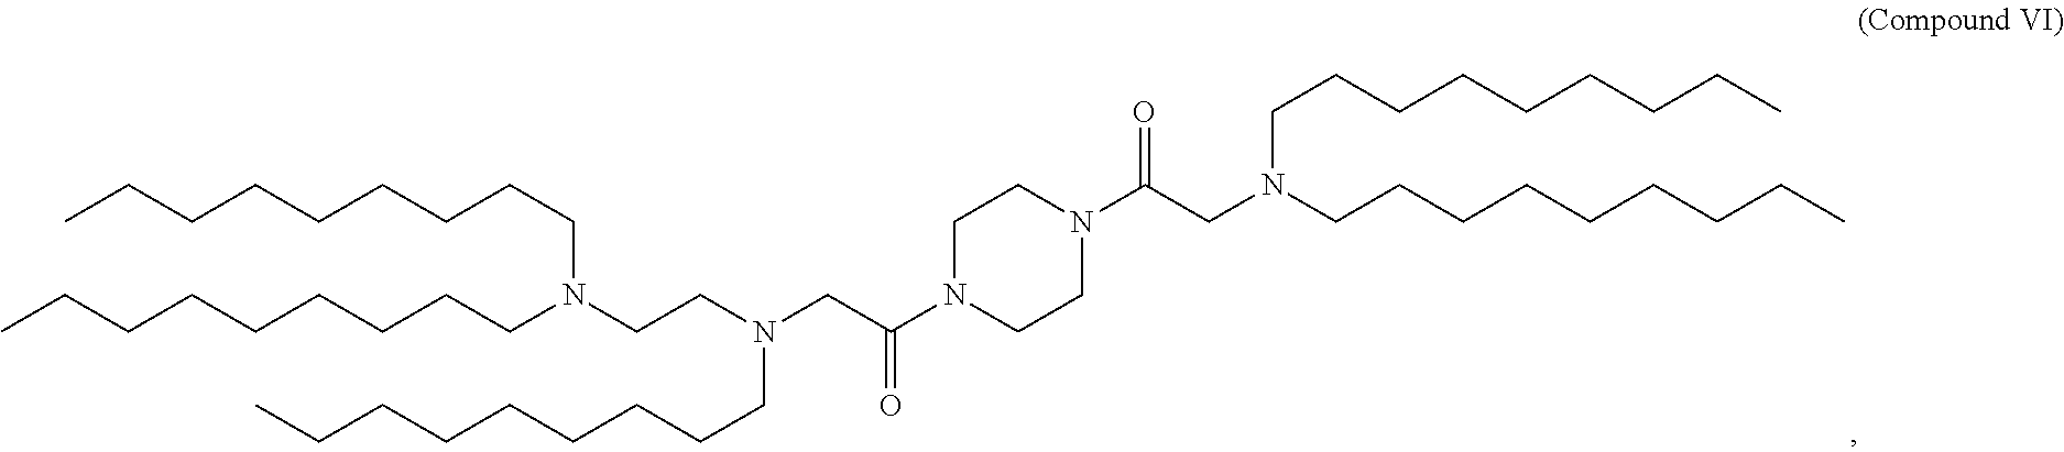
C(CCCCN(CC(N1CCN(C(=O)CN(CCCCCCCCC)CCCCCCCCC)CC1)=O)CCN(CCCCCCCCC)CCCCCCCCC)CCCC
